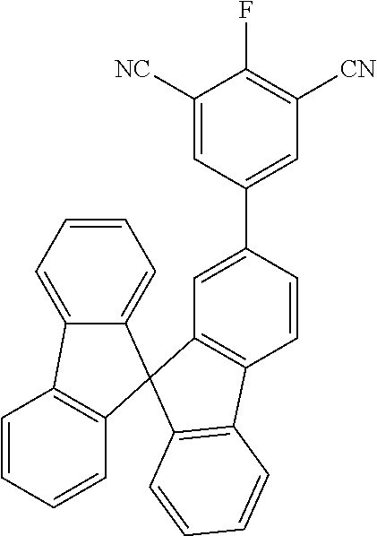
C1([NC])=CC(C2=CC3=C(C=C2)C2=C(C=CC=C2)C32C3=C(C=CC=C3)C3=CC=CC=C32)=CC([CN])=C1F
